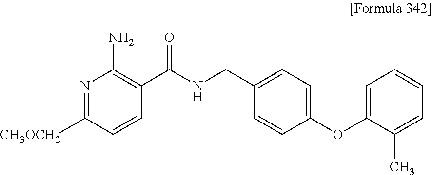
N1=C([CH3OCH2])C=CC(C(NCC2=CC=C(OC3=CC=CC=C3C)C=C2)=O)=C1N
